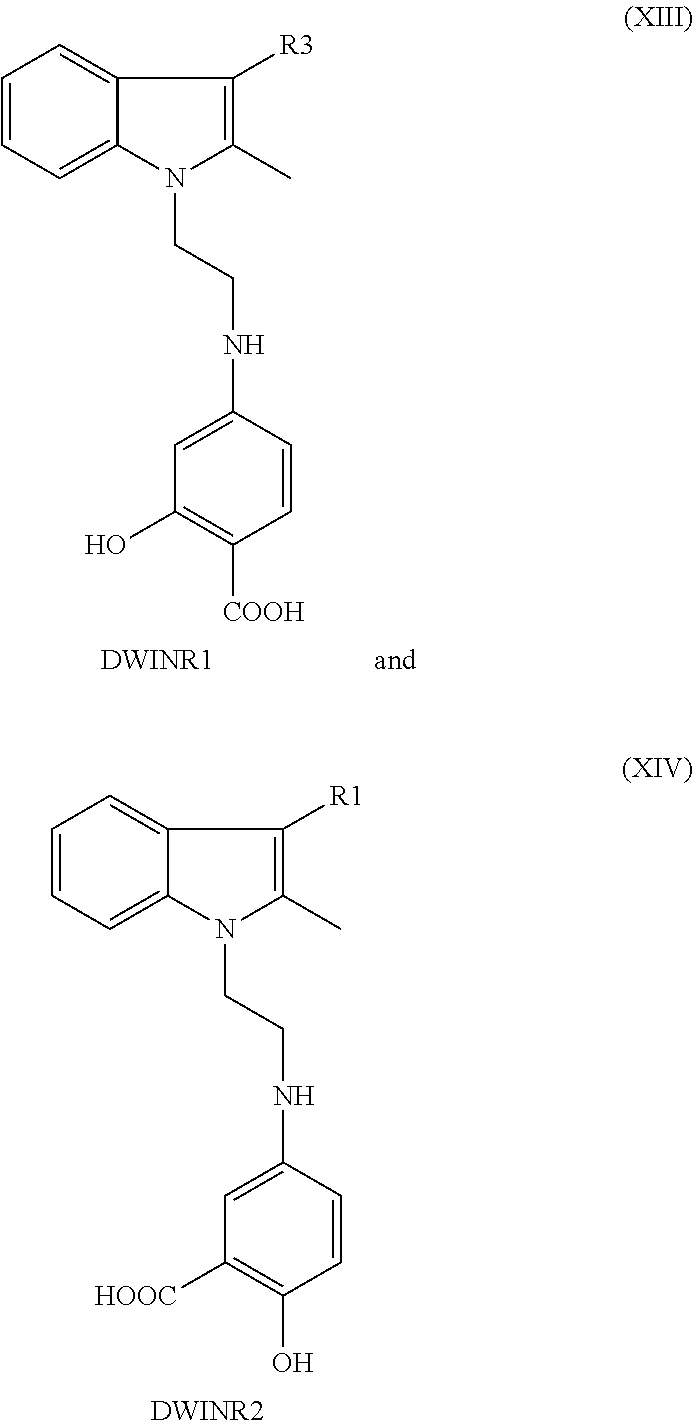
C1=CC=C2C(=C1)C([R1])=C(C)N2CCNC1=CC([HOOC])=C(O)C=C1.[DWINR2].C1=CC=C2C(=C1)C([R3])=C(C)N2CCNC1=CC(O)=C([COOH])C=C1.[DWINR1]
